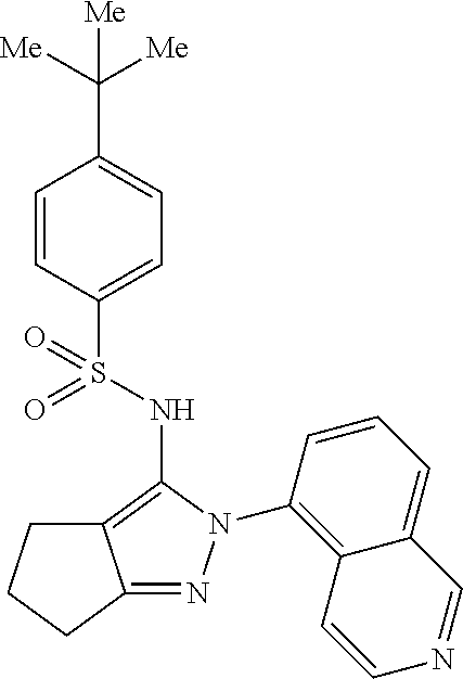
C1(C([Me])([Me])[Me])=CC=C(S(=O)(=O)NC2=C3C(=NN2C2=C4C(=CC=C2)C=NC=C4)CCC3)C=C1
